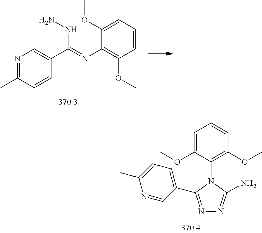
N1=C(C2=CC=C(C)N=C2)N(C2=C(OC)C=CC=C2OC)C(N)=N1.N1=C(C)C=CC(C(=NC2=C(OC)C=CC=C2OC)NN)=C1
